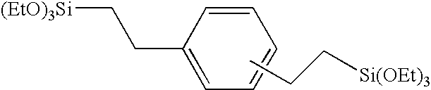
[(EtO)3Si]CCC1=CC=CC=C1.CCC[Si(OEt)3]
